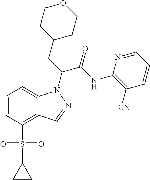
C1=CC(S(C2CC2)(=O)=O)=C2C(=C1)N(C(CC1CCOCC1)C(NC1=C([CN])C=CC=N1)=O)N=C2
